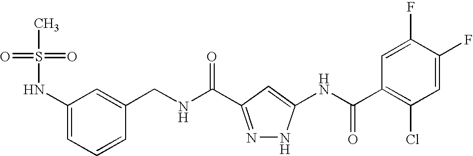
C1(CNC(=O)C2=NNC(NC(C3=C(Cl)C=C(F)C(F)=C3)=O)=C2)=CC(NS(=O)(=O)C)=CC=C1
